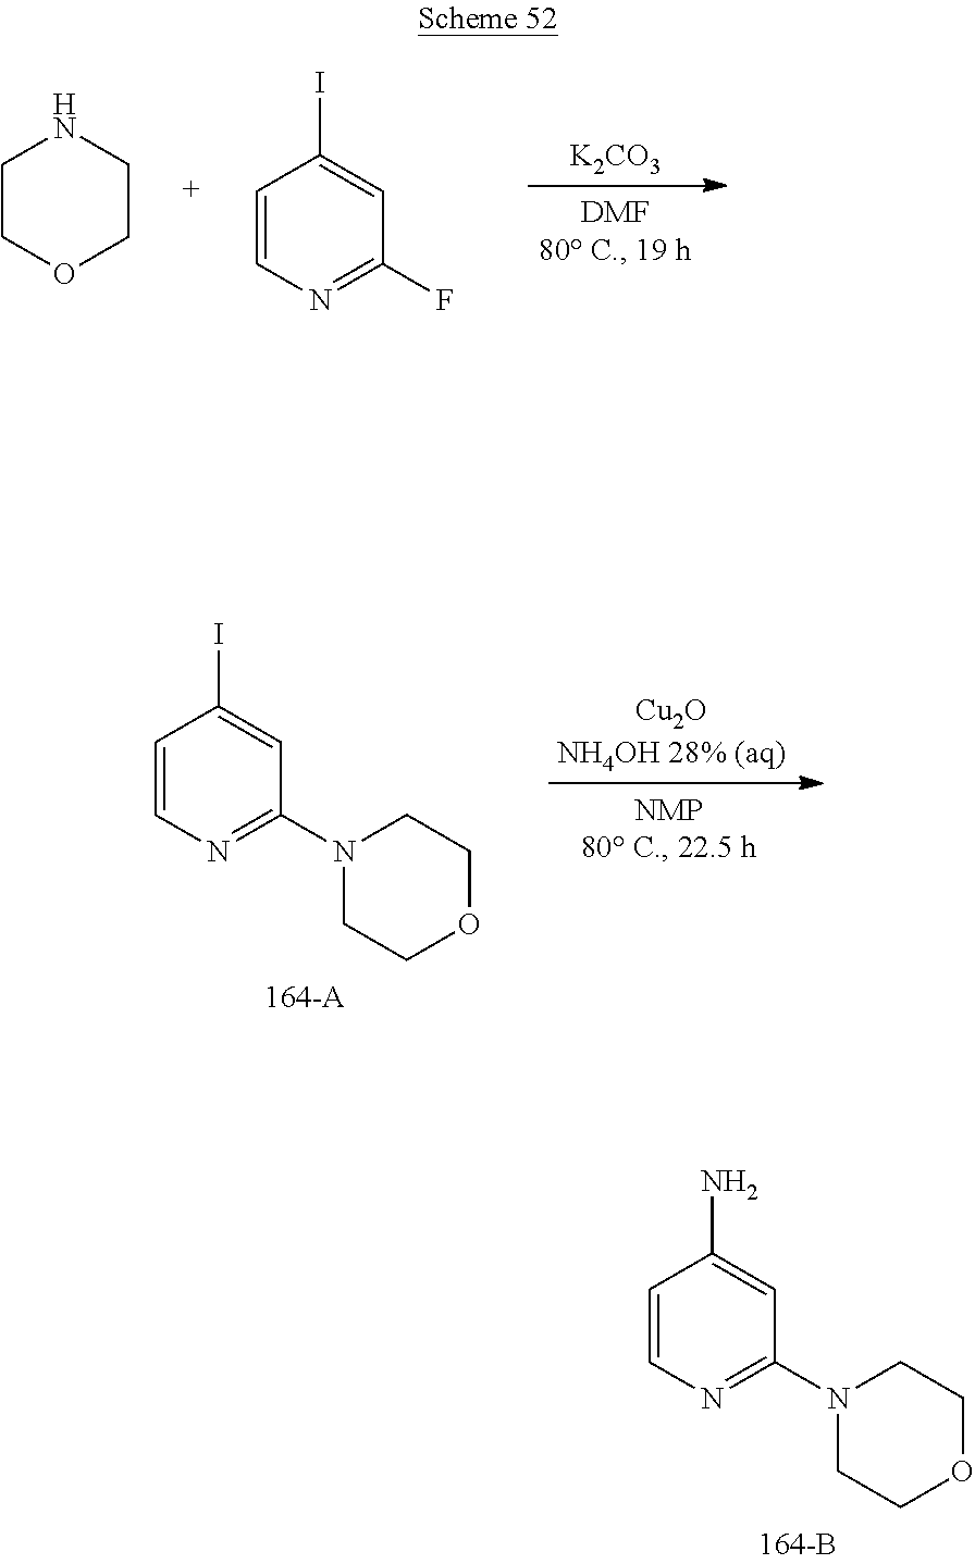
C1CNCCO1.C1=CN=C(F)C=C1I.[K2CO3].[Cu2ONH4OH 28% (aq)].C1=CN=C(N2CCOCC2)C=C1I.C1=CN=C(N2CCOCC2)C=C1N
